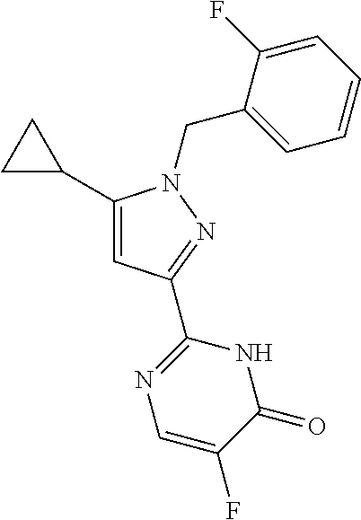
C1(C2=CC(C3=NC=C(F)C(=O)N3)=NN2CC2=CC=CC=C2F)CC1
